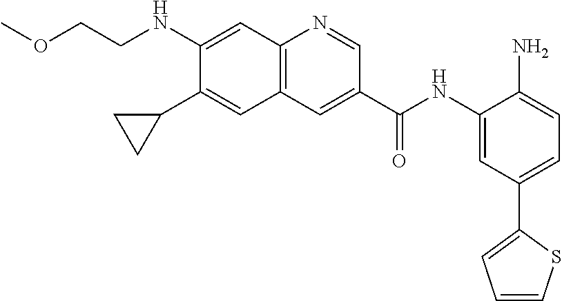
COCCNC1=CC2=C(C=C1C1CC1)C=C(C(NC1=CC(C3=CC=CS3)=CC=C1N)=O)C=N2
